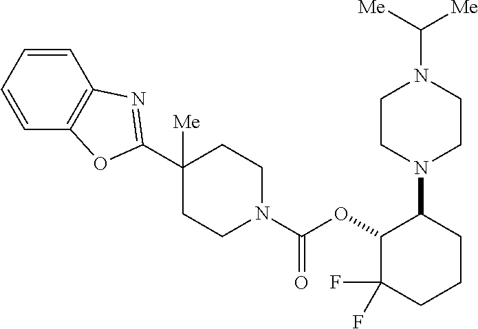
C1([Me])(C2=NC3=C(C=CC=C3)O2)CCN(C(OC2C(F)(F)CCCC2N2CCN(C([Me])[Me])CC2)=O)CC1
